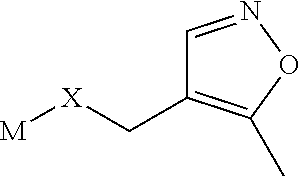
[M][X]CC1=C(C)ON=C1
